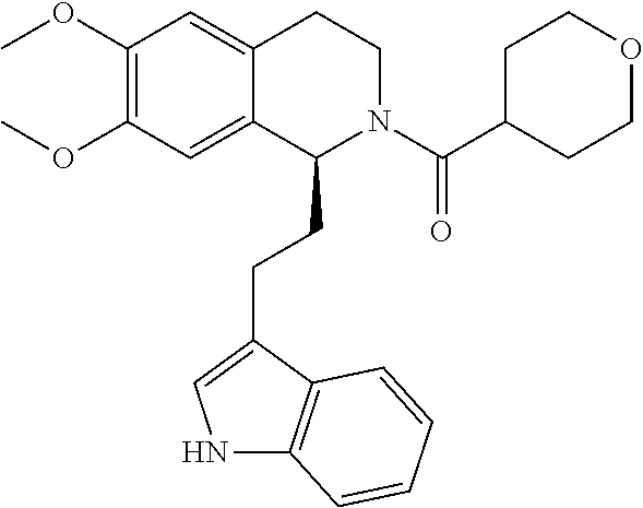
N1C2=C(C(CCC3N(C(C4CCOCC4)=O)CCC4=CC(OC)=C(OC)C=C34)=C1)C=CC=C2
